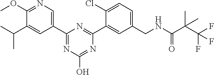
C1(CNC(C(C(F)(F)F)(C)C)=O)=CC=C(Cl)C(C2=NC(C3=CN=C(OC)C(C(C)C)=C3)=NC(O)=N2)=C1
